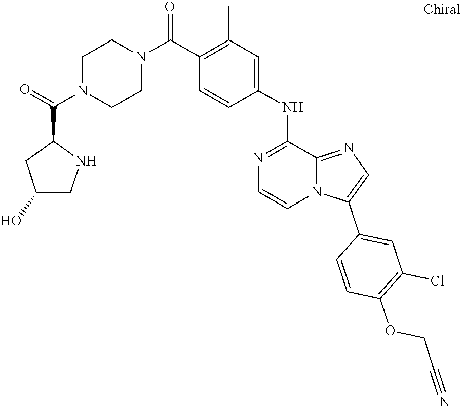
C1=C(NC2=NC=CN3C2=NC=C3C2=CC(Cl)=C(OCC#N)C=C2)C=CC(C(N2CCN(C(C3CC(O)CN3)=O)CC2)=O)=C1C
